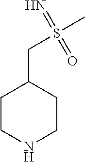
N1CCC(CS(C)(=N)=O)CC1
